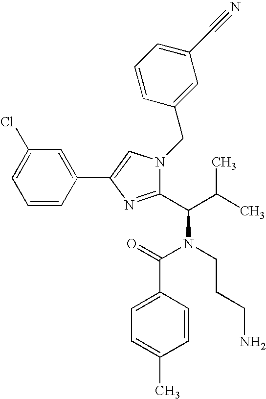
C1(Cl)=CC=CC(C2=CN(CC3=CC(C#N)=CC=C3)C(C(C(C)C)N(CCCN)C(=O)C3=CC=C(C)C=C3)=N2)=C1
